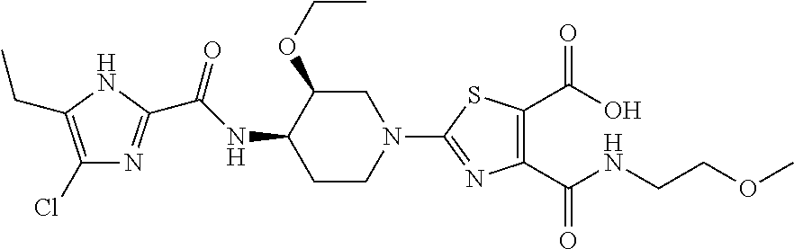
N1C(CC)=C(Cl)N=C1C(NC1C(OCC)CN(C2=NC(C(NCCOC)=O)=C(C(O)=O)S2)CC1)=O
